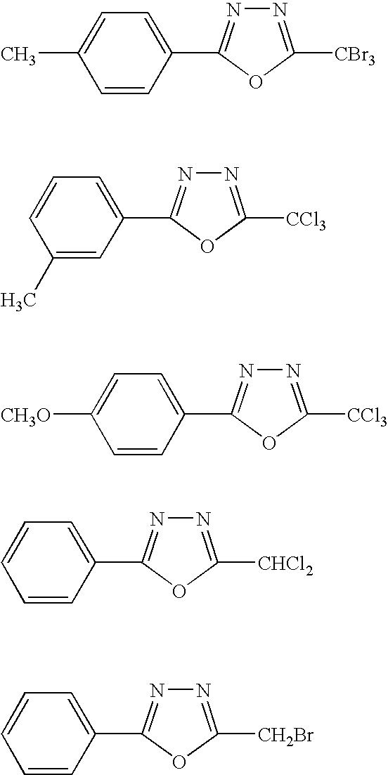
C1(C2=NN=C([CBr3])O2)=CC=C(C)C=C1.C1(C2=NN=C([CCl3])O2)=CC=CC(C)=C1.C1(C2=NN=C([CCl3])O2)=CC=C([CH3O])C=C1.C1(C2=NN=C([CHCl2])O2)=CC=CC=C1.C1(C2=NN=C([CH2Br])O2)=CC=CC=C1
